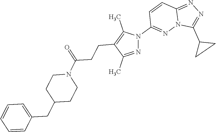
N1=C(C)C(CCC(N2CCC(CC3=CC=CC=C3)CC2)=O)=C(C)N1C1=NN2C(=NN=C2C2CC2)C=C1
